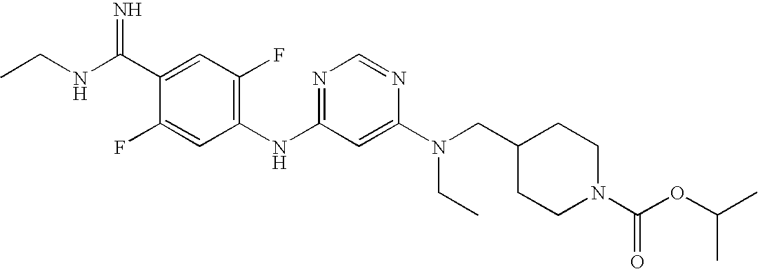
C1(C(NCC)=N)=CC(F)=C(NC2=NC=NC(N(CC3CCN(C(OC(C)C)=O)CC3)CC)=C2)C=C1F
